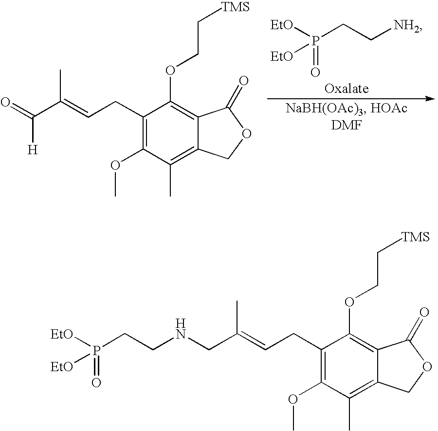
C1(CC=C(CNCCP([EtO])(=O)[EtO])C)=C(OC)C(C)=C2C(=C1OCC[TMS])C(=O)OC2.C1(CC=C(C(=O)[H])C)=C(OC)C(C)=C2C(=C1OCC[TMS])C(=O)OC2.[EtO]P(=O)(CC[NH2])[EtO]
